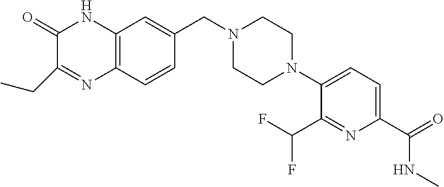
C1(=O)C(CC)=NC2=C(N1)C=C(CN1CCN(C3=CC=C(C(NC)=O)N=C3C(F)F)CC1)C=C2
